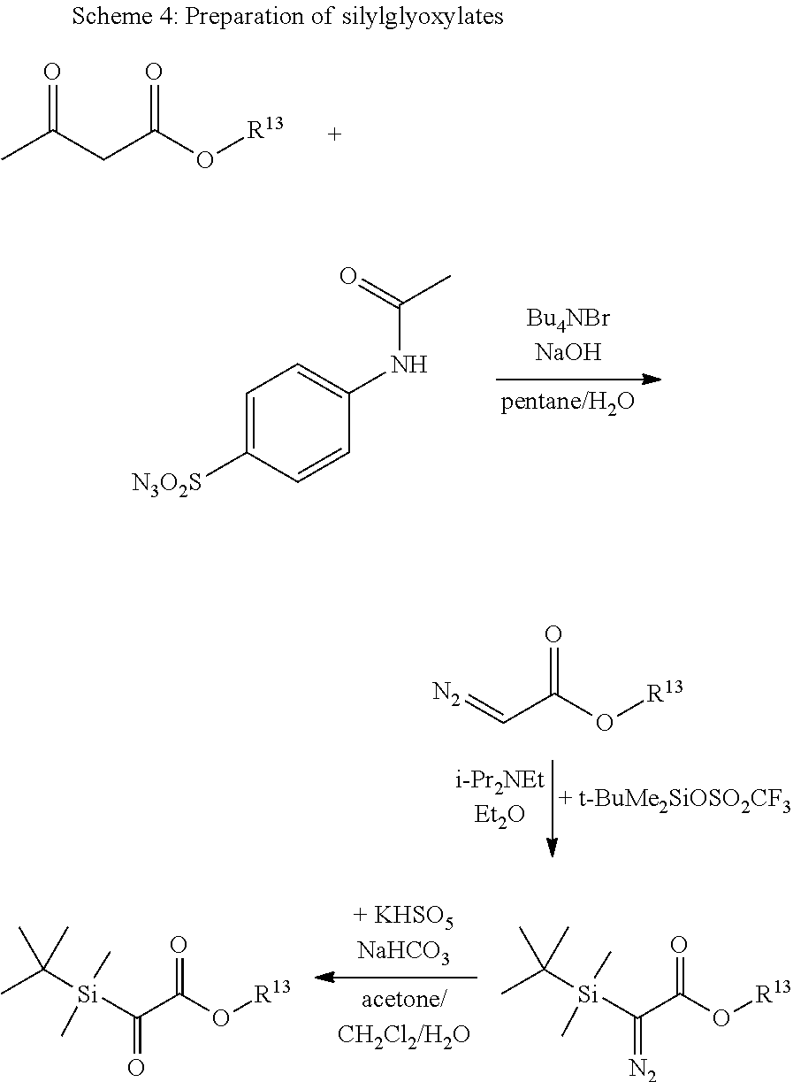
C(CC(O[R13])=O)(=O)C.C1=C([N3O2S])C=CC(NC(=O)C)=C1.[N2]=CC(O[R13])=O.[Si](C(C(O[R13])=O)=O)(C(C)(C)C)(C)C.[Si](C(C(O[R13])=O)=[N2])(C(C)(C)C)(C)C
